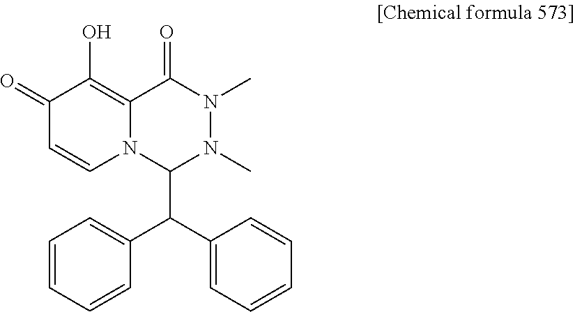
C1(=O)C=CN2C(=C1O)C(=O)N(C)N(C)C2C(C1=CC=CC=C1)C1=CC=CC=C1
